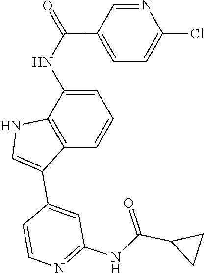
C1(C(NC2=CC=CC3=C2NC=C3C2=CC(NC(C3CC3)=O)=NC=C2)=O)=CC=C(Cl)N=C1
